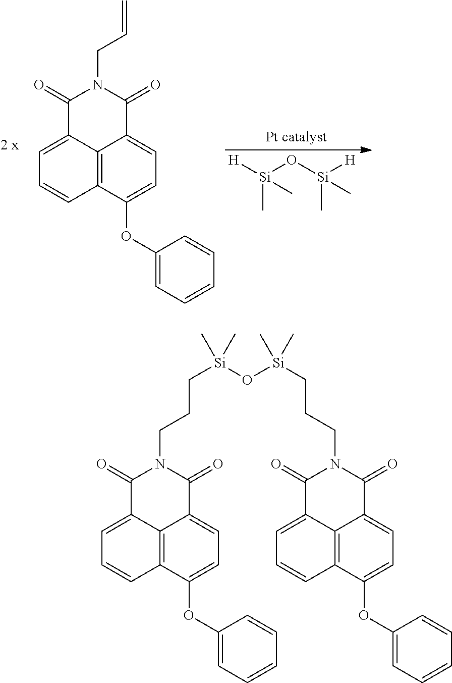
[H][Si](O[Si]([H])(C)C)(C)C.C12=C3C(OC4=CC=CC=C4)=CC=C1C(=O)N(CC=C)C(=O)C2=CC=C3.C12=C3C(OC4=CC=CC=C4)=CC=C1C(=O)N(CCC[Si](O[Si](CCCN1C(=O)C4=CC=CC5=C4C(=CC=C5OC4=CC=CC=C4)C1=O)(C)C)(C)C)C(=O)C2=CC=C3
